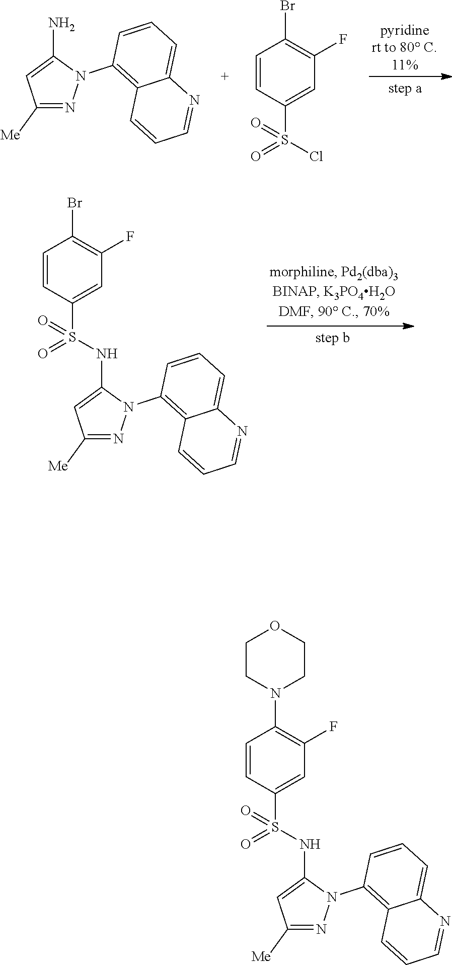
C1([Me])=NN(C2=C3C(=CC=C2)N=CC=C3)C(N)=C1.C1=CC(S(Cl)(=O)=O)=CC(F)=C1Br.C1=CC(S(=O)(=O)NC2=CC([Me])=NN2C2=C3C(=CC=C2)N=CC=C3)=CC(F)=C1Br.C1=CC(N2CCOCC2)=C(F)C=C1S(NC1=CC([Me])=NN1C1=C2C(=CC=C1)N=CC=C2)(=O)=O
